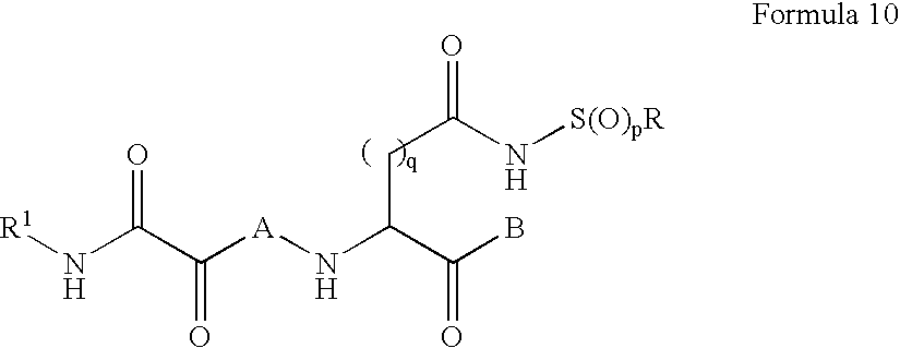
[R1]NC(C([A]NC(C(B)=O)CC(N[S(O)pR])=O)=O)=O
